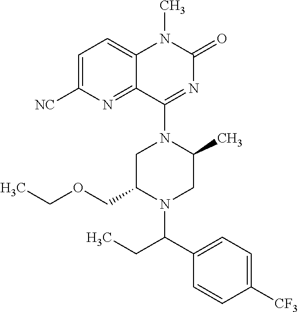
C12=CC=C([NC])N=C1C(N1CC(COCC)N(C(C3=CC=C([CF3])C=C3)CC)CC1C)=NC(=O)N2C
